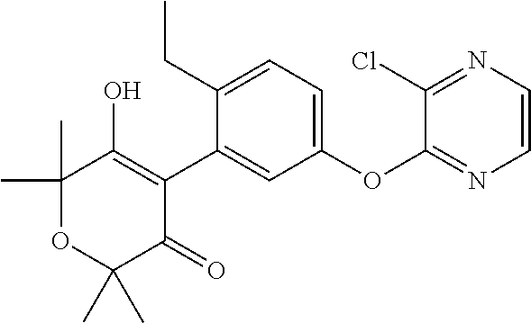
C1(C2=CC(OC3=NC=CN=C3Cl)=CC=C2CC)=C(O)C(C)(C)OC(C)(C)C1=O
